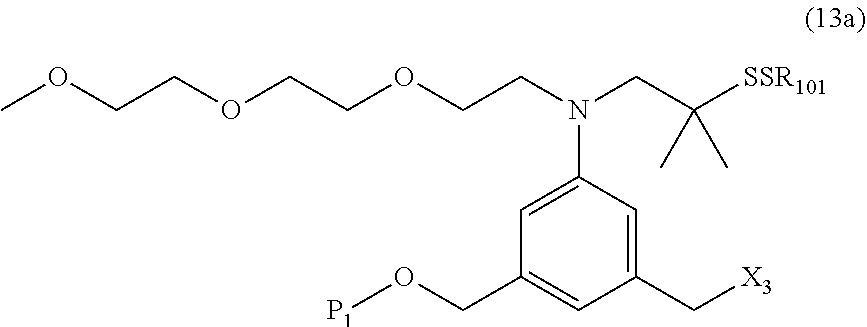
O(CC1=CC(C[X3])=CC(N(CCOCCOCCOC)CC([SSR101])(C)C)=C1)[P1]
